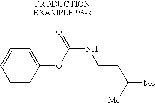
C1=CC=C(OC(NCCC([Me])[Me])=O)C=C1
